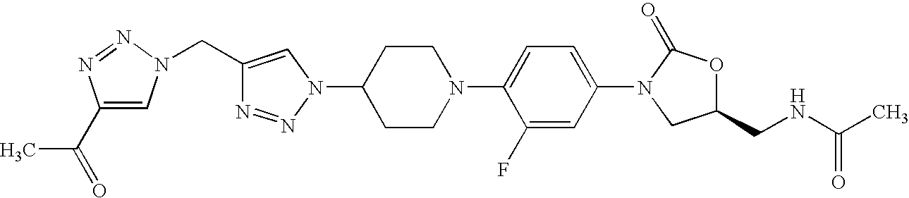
C1(C(=O)C)=CN(CC2=CN(C3CCN(C4=CC=C(N5CC(CNC(C)=O)OC5=O)C=C4F)CC3)N=N2)N=N1
